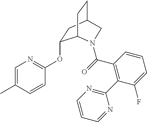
C1=C(C)C=CC(OC2CC3CCC2N(C(=O)C2=C(C4=NC=CC=N4)C(F)=CC=C2)C3)=N1
